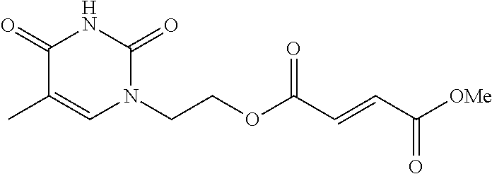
N1(CCOC(C=CC([OMe])=O)=O)C(=O)NC(=O)C(C)=C1
